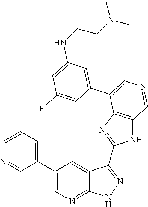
C1=CC=C(C2=CN=C3C(=C2)C(C2=NC4=C(N2)C=NC=C4C2=CC(NCCN(C)C)=CC(F)=C2)=NN3)C=N1
